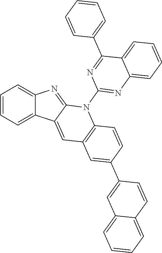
C1=CC=C2C(=C1)N=C1C2=CC2=C(N1C1=NC3=CC=CC=C3C(C3=CC=CC=C3)=N1)C=CC(C1=CC3=CC=CC=C3C=C1)=C2
